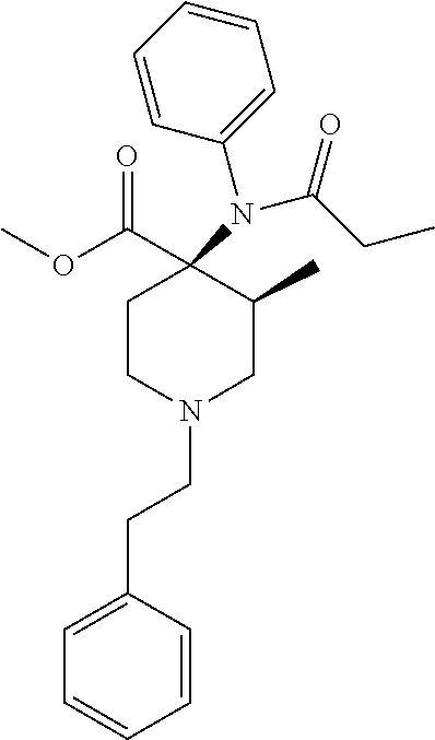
N1(CCC2=CC=CC=C2)CCC(C(=O)OC)(N(C2=CC=CC=C2)C(=O)CC)C(C)C1
